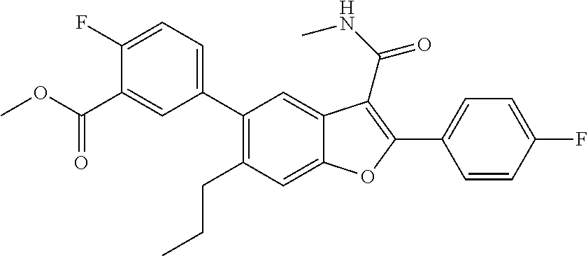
C1(C2=CC=C(F)C(C(OC)=O)=C2)=C(CCC)C=C2C(=C1)C(C(=O)NC)=C(C1=CC=C(F)C=C1)O2
